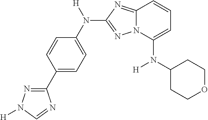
C1(C2=NN([H])C=N2)=CC=C(N([H])C2=NN3C(=N2)C=CC=C3N(C2CCOCC2)[H])C=C1
